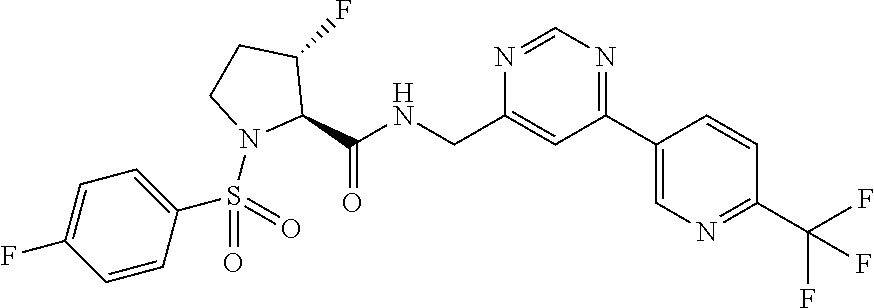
C1(C2=NC=NC(CNC(C3C(F)CCN3S(C3=CC=C(F)C=C3)(=O)=O)=O)=C2)=CN=C(C(F)(F)F)C=C1
